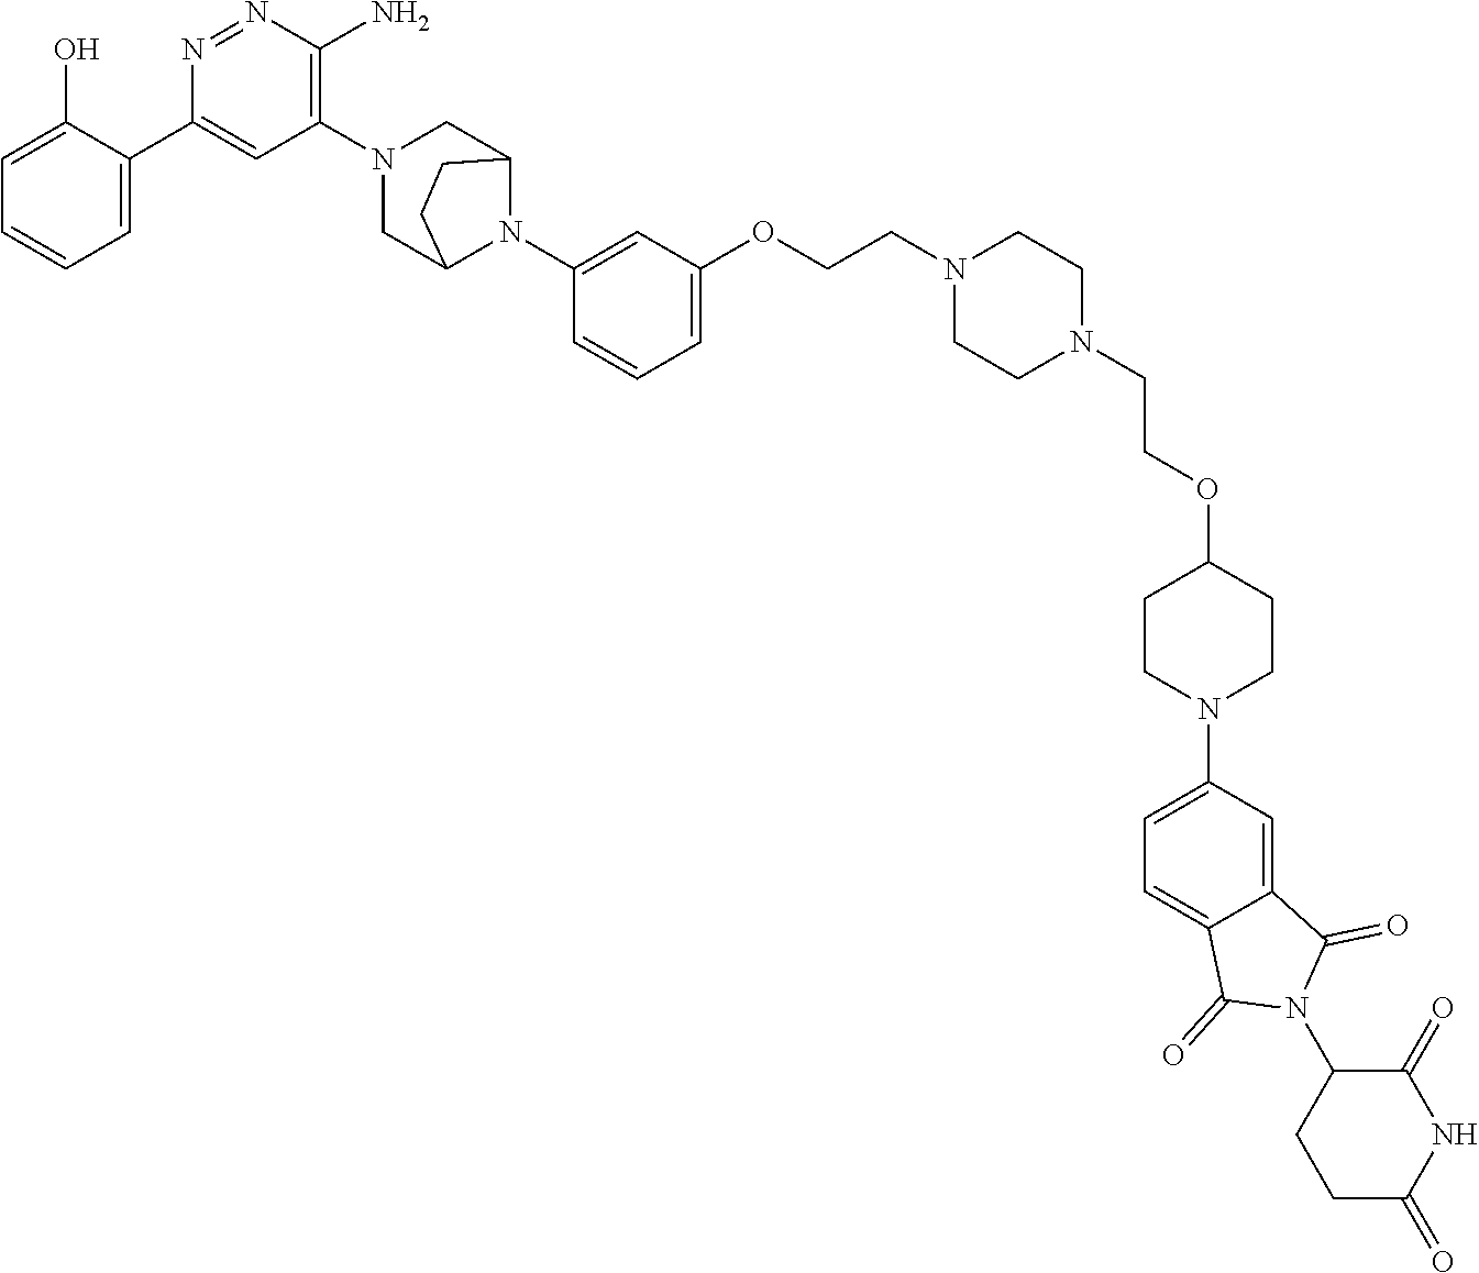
C1=C(O)C(C2=CC(N3CC4N(C5=CC(OCCN6CCN(CCOC7CCN(C8=CC=C9C(=C8)C(=O)N(C8CCC(=O)NC8=O)C9=O)CC7)CC6)=CC=C5)C(C3)CC4)=C(N)N=N2)=CC=C1
